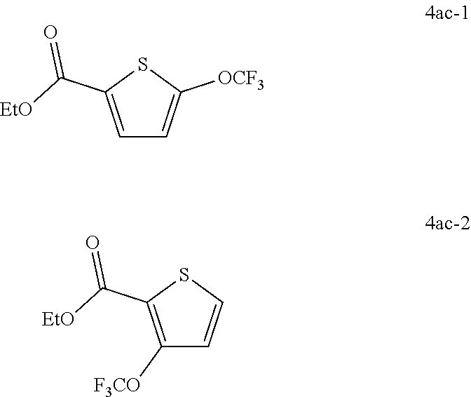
C1=C(C([EtO])=O)SC([OCF3])=C1.C1([F3CO])=C(C([EtO])=O)SC=C1
